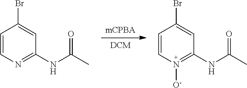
C1=CN=C(NC(C)=O)C=C1Br.C1=CN([O-])=C(NC(C)=O)C=C1Br
